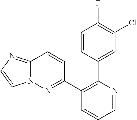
C1=CC(C2=C(C3=NN4C(=NC=C4)C=C3)C=CC=N2)=CC(Cl)=C1F
